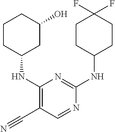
C1CC(NC2=C(C#N)C=NC(NC3CCC(F)(F)CC3)=N2)CC(O)C1
